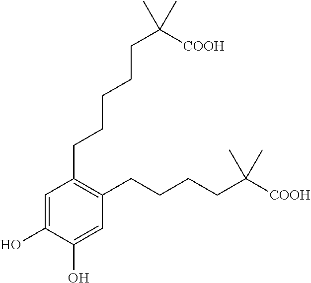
C1=C(O)C(O)=CC(CCCCC([COOH])(C)C)=C1CCCCCC(C)([COOH])C
